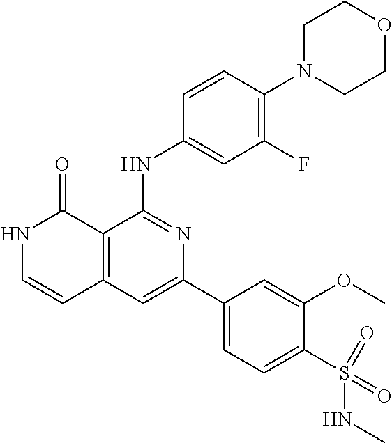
C1=CC(NC2=NC(C3=CC=C(S(=O)(NC)=O)C(OC)=C3)=CC3=C2C(=O)NC=C3)=CC(F)=C1N1CCOCC1
